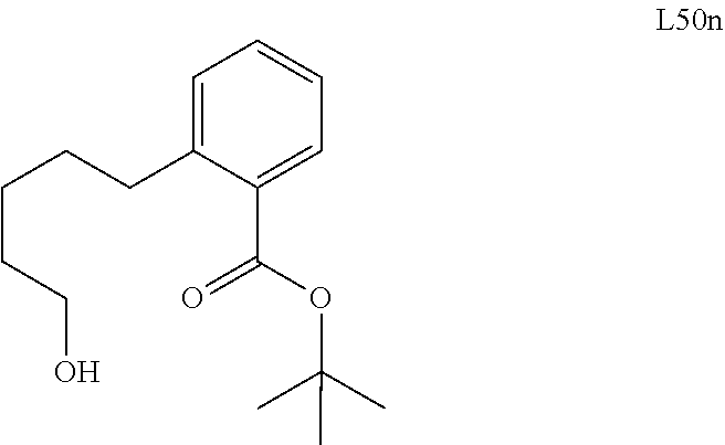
C1=CC=C(CCCCCO)C(C(OC(C)(C)C)=O)=C1
